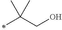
C(CO)(C)(C)C
